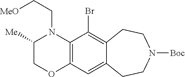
C1([Me])COC2=C(N1CC[MeO])C(Br)=C1C(=C2)CCN([Boc])CC1
